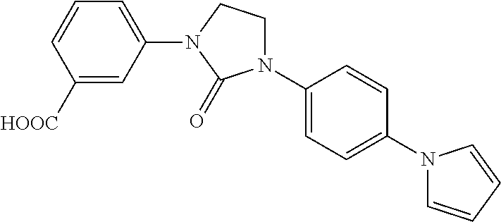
C1([HOOC])=CC(N2CCN(C3=CC=C(N4C=CC=C4)C=C3)C2=O)=CC=C1
